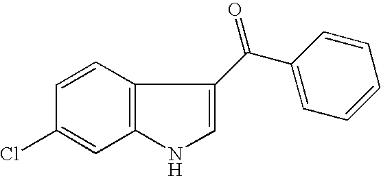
C12=C(C=CC(Cl)=C1)C(C(C1=CC=CC=C1)=O)=CN2
